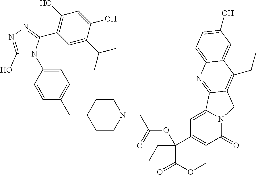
N1(CC(OC2(CC)C3=C(C(=O)N4C(=C3)C3=NC5=CC=C(O)C=C5C(CC)=C3C4)COC2=O)=O)CCC(CC2=CC=C(N3C(C4=C(O)C=C(O)C(C(C)C)=C4)=NN=C3O)C=C2)CC1
